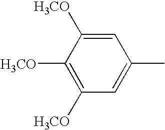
C1([H3CO])=C([H3CO])C=C(C)C=C1[H3CO]
